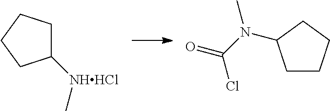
C1([NHHCl]C)CCCC1.C1CCCC1N(C(=O)Cl)C
